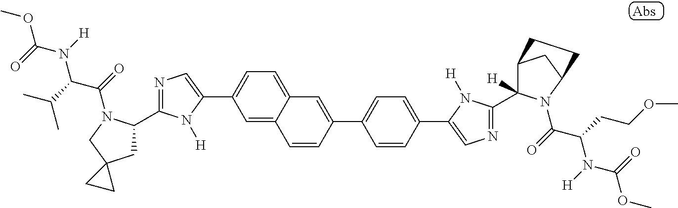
C1=C2C(=CC=C1C1=CN=C(C3CC4(CN3C(C(N(C(OC)=O)[H])C(C)C)=O)CC4)N1[H])C=C(C1=CC=C(C3=CN=C(C4([H])C5CC(N4C(C(N(C(OC)=O)[H])CCOC)=O)CC5)N3[H])C=C1)C=C2
